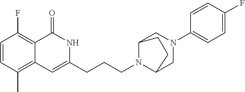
C1=CC(C)=C2C(=C1F)C(=O)NC(CCCN1C3CN(C4=CC=C(F)C=C4)CC1CC3)=C2
